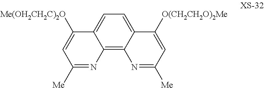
C12=C3C(=CC=C1C([Me(OH2CH2C)2O])=CC([Me])=N2)C([O(CH2CH2O)2Me])=CC([Me])=N3
